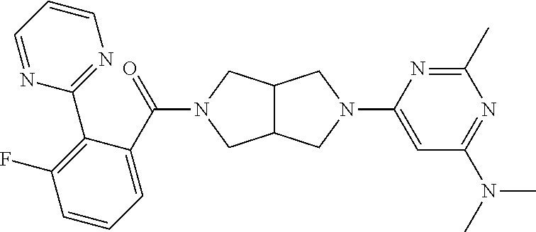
C(=O)(N1CC2C(C1)CN(C1=CC(N(C)C)=NC(C)=N1)C2)C1=CC=CC(F)=C1C1=NC=CC=N1
